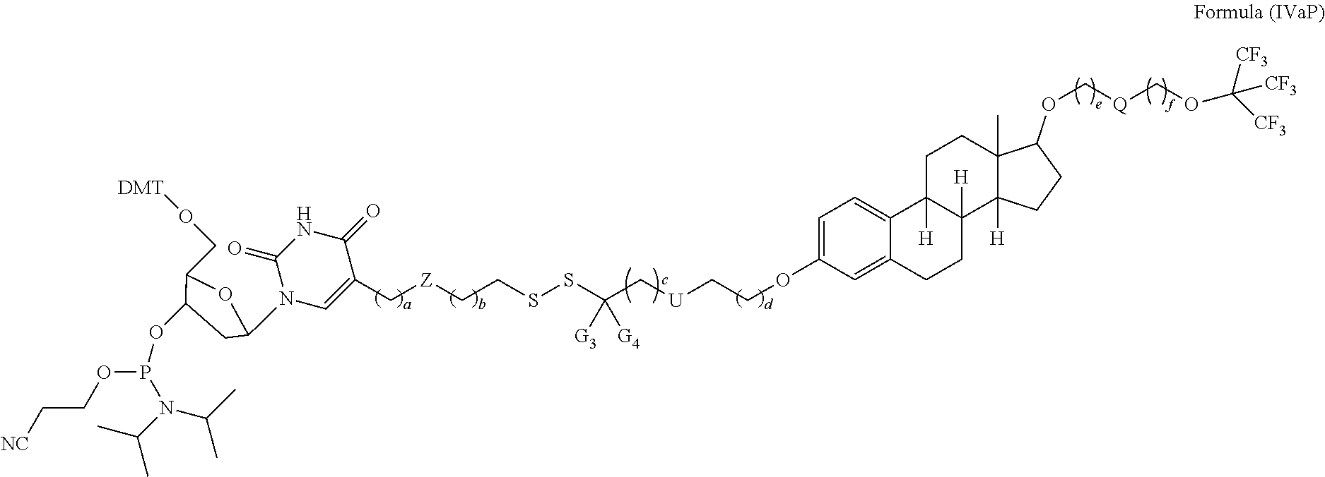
[Z](CCSSC(C[U]CCOC1=CC=C2C(=C1)CCC1([H])C2([H])CCC2(C)C1([H])CCC2OC[Q]COC([CF3])([CF3])[CF3])([G4])[G3])CC1=CN(C2CC(OP(OCC[NC])N(C(C)C)C(C)C)C(CO[DMT])O2)C(=O)NC1=O
